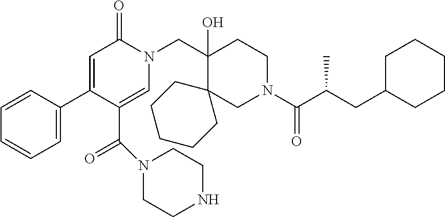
N1(CC2(O)CCN(C(=O)C(CC3CCCCC3)C)CC23CCCCC3)C(=O)C=C(C2=CC=CC=C2)C(C(=O)N2CCNCC2)=C1
